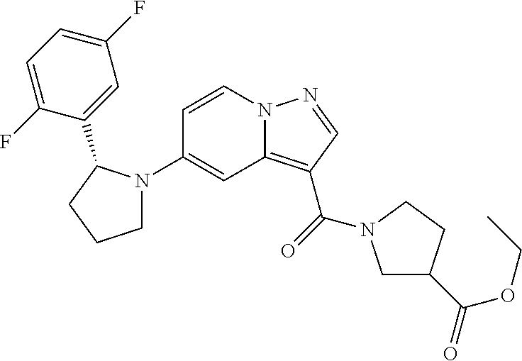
C1(N2CCCC2C2=CC(F)=CC=C2F)=CC2=C(C(=O)N3CC(C(=O)OCC)CC3)C=NN2C=C1
